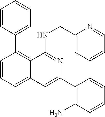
C1=CC(C2=C3C(=CC=C2)C=C(C2=C(N)C=CC=C2)N=C3NCC2=CC=CC=N2)=CC=C1
